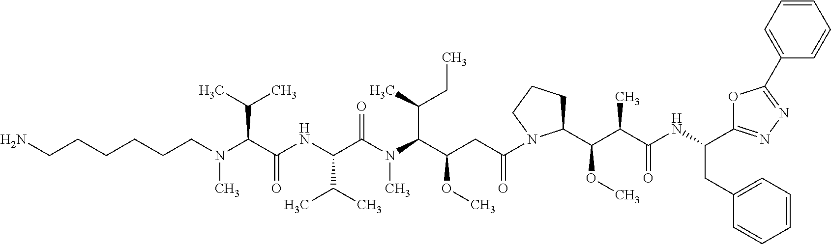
CN(C(C(NC(C(N(C(C(CC(N1C(C(C(C(NC(CC2=CC=CC=C2)C2=NN=C(C3=CC=CC=C3)O2)=O)C)OC)CCC1)=O)OC)C(C)CC)C)=O)C(C)C)=O)C(C)C)CCCCCCN
